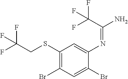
C1(SCC(F)(F)F)=C(Br)C=C(Br)C(N=C(N)C(F)(F)F)=C1
